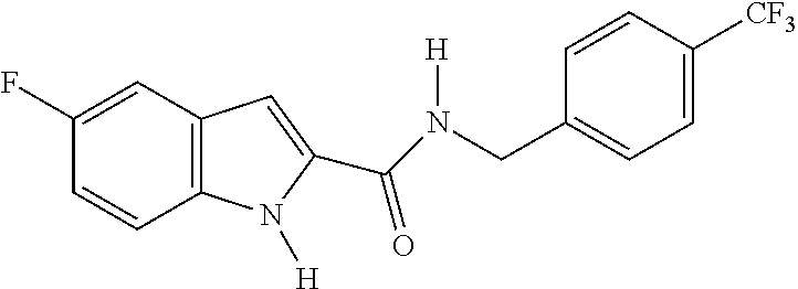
C1(F)=CC2=C(C=C1)N([H])C(C(=O)N([H])CC1=CC=C([CF3])C=C1)=C2
